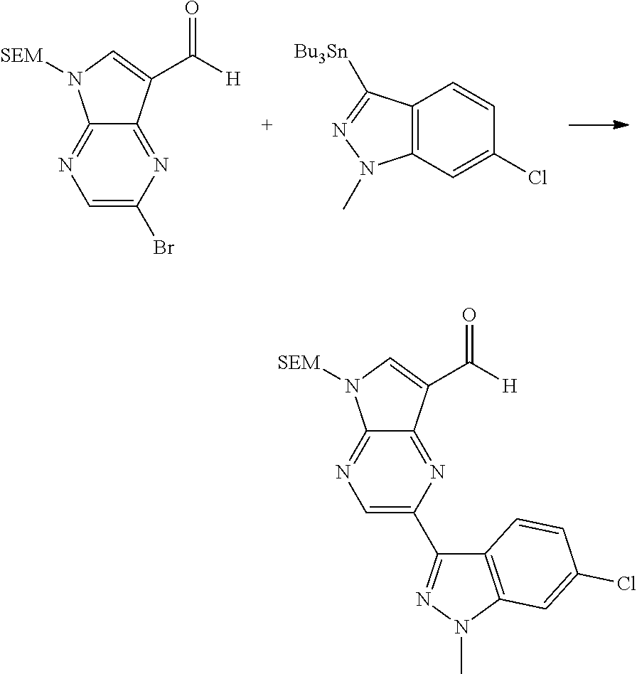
C12=NC(Br)=CN=C1N([SEM])C=C2C([H])=O.C12=C(C([Bu3Sn])=NN1C)C=CC(Cl)=C2.C12=NC(C3=NN(C)C4=C3C=CC(Cl)=C4)=CN=C1N([SEM])C=C2C([H])=O
